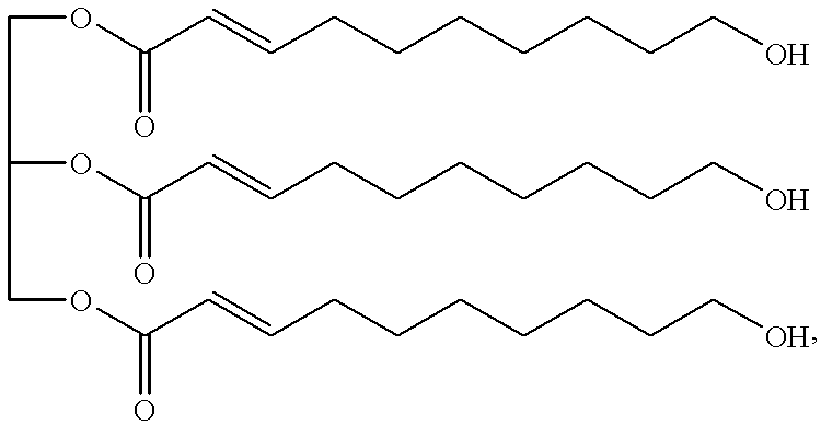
O(C(C=CCCCCCCCO)=O)C(COC(C=CCCCCCCCO)=O)COC(C=CCCCCCCCO)=O
